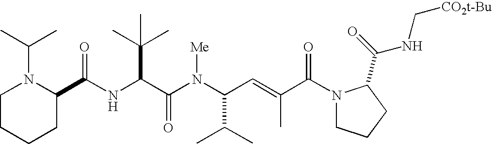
N(C(C(N(C(C(C)C)C=C(C)C(N1CCCC1C(=O)NC[CO2t-Bu])=O)[Me])=O)C(C)(C)C)C(C1N(C(C)C)CCCC1)=O
